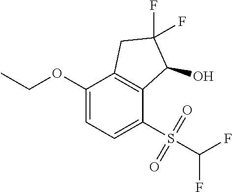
C1(OCC)=CC=C(S(C(F)F)(=O)=O)C2=C1CC(F)(F)C2O
